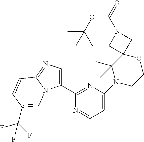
C1(C2=NC(N3CCOC4(C3(C)C)CN(C(=O)OC(C)(C)C)C4)=CC=N2)=CN=C2N1C=C(C(F)(F)F)C=C2
